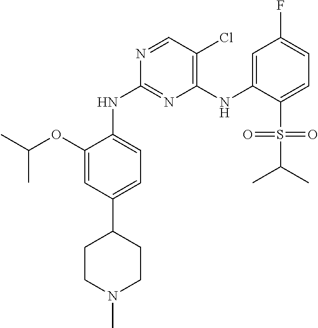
C1=C(OC(C)C)C(NC2=NC(NC3=CC(F)=CC=C3S(=O)(C(C)C)=O)=C(Cl)C=N2)=CC=C1C1CCN(C)CC1
